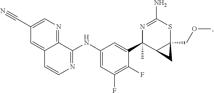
C12=NC=C(C#N)C=C1C=CN=C2NC1=CC(F)=C(F)C(C2(C)C3C(COC)(SC(N)=N2)C3)=C1
